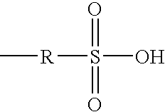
C[R]S(O)(=O)=O
